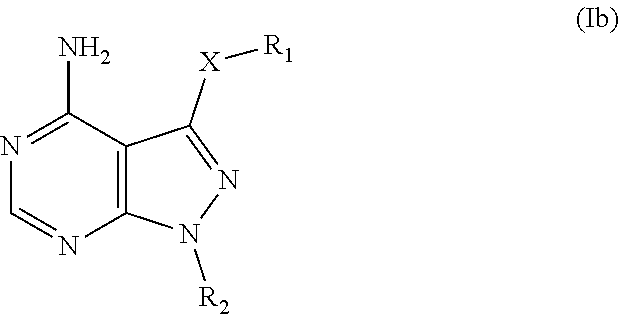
N1=C(N)C2=C(N=C1)N([R2])N=C2[X][R1]
